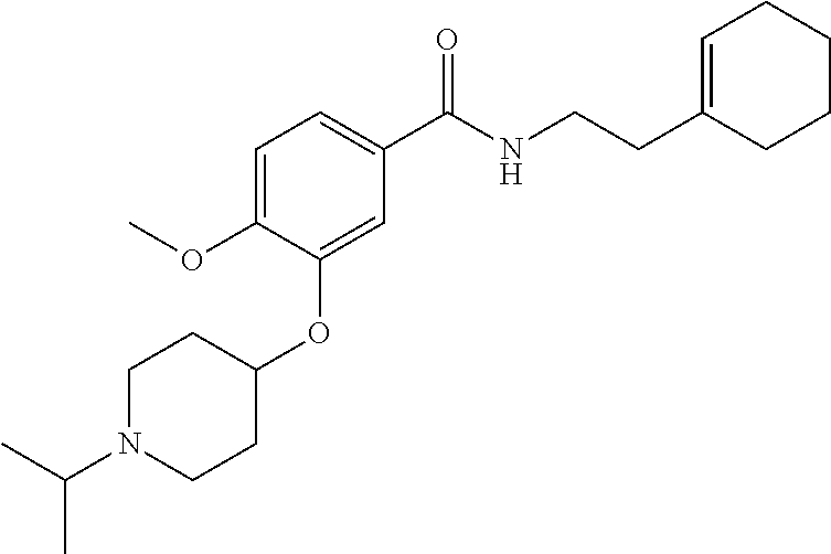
C1=C(OC)C(OC2CCN(C(C)C)CC2)=CC(C(NCCC2=CCCCC2)=O)=C1
